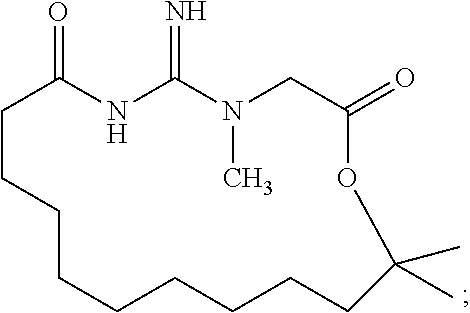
C1CCCCCCCCC(C)(C)OC(=O)CN(C)C(=N)NC1=O
